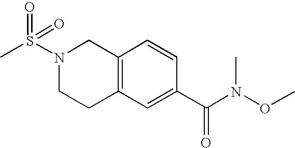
C(C1=CC2=C(C=C1)CN(S(C)(=O)=O)CC2)(N(OC)C)=O
